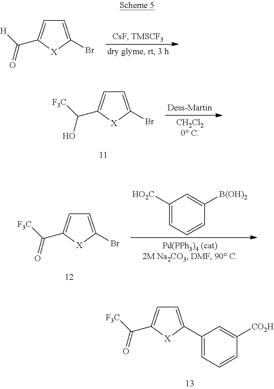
C1=C(Br)[X]C(C([H])=O)=C1.C1=C(Br)[X]C(C([F3C])O)=C1.C1=C(Br)[X]C(C([F3C])=O)=C1.C1([HO2C])=CC=CC([B(OH)2])=C1.C1=C(C2=CC=CC([CO2H])=C2)[X]C(C([F3C])=O)=C1
